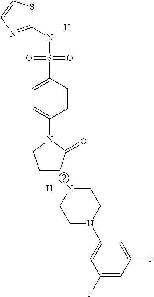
C1(NS(C2=CC=C(N3CCCC3=O)C=C2)(=O)=O)=NC=CS1.[H].[H].N1CCN(C2=CC(F)=CC(F)=C2)CC1
